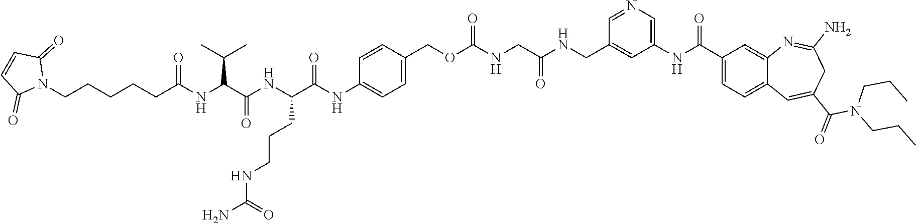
C1(COC(NCC(NCC2=CC(NC(C3=CC=C4C(=C3)N=C(N)CC(C(=O)N(CCC)CCC)=C4)=O)=CN=C2)=O)=O)=CC=C(NC(C(NC(C(NC(CCCCCN2C(=O)C=CC2=O)=O)C(C)C)=O)CCCNC(N)=O)=O)C=C1
